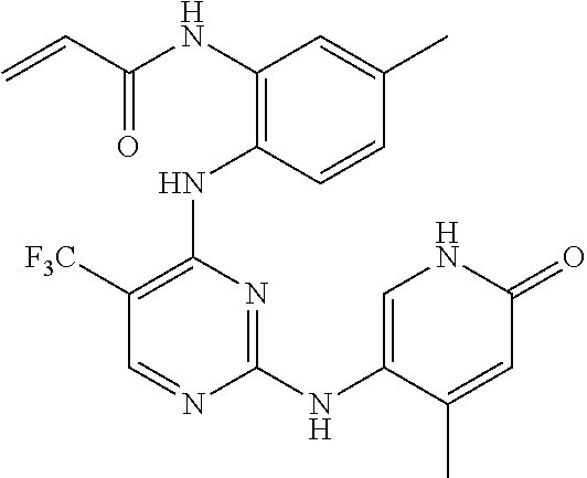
N(C1=C(NC2=C([F3C])C=NC(NC3=CNC(=O)C=C3C)=N2)C=CC(C)=C1)C(C=C)=O
